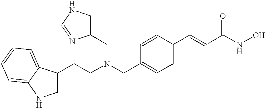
C1=C(CCN(CC2=CNC=N2)CC2=CC=C(C=CC(=O)NO)C=C2)C2=CC=CC=C2N1
